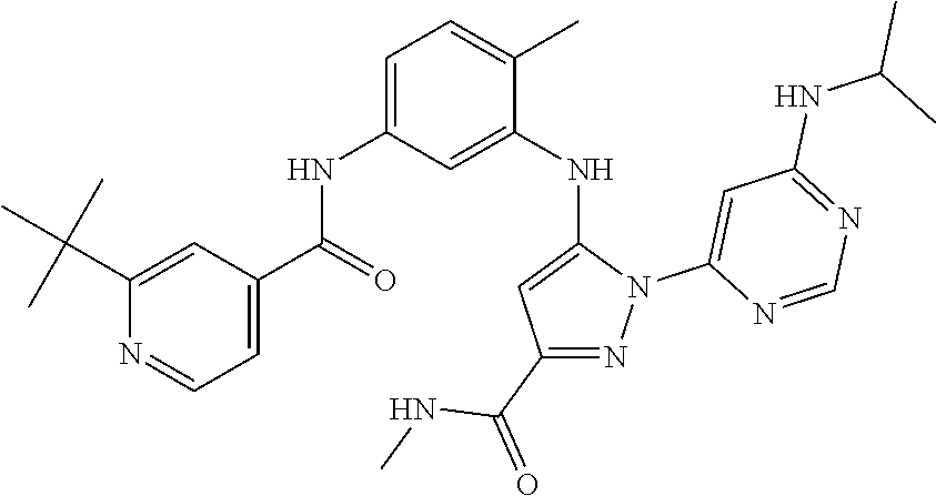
C1(C(C)(C)C)=CC(C(NC2=CC=C(C)C(NC3=CC(C(=O)NC)=NN3C3=CC(NC(C)C)=NC=N3)=C2)=O)=CC=N1
